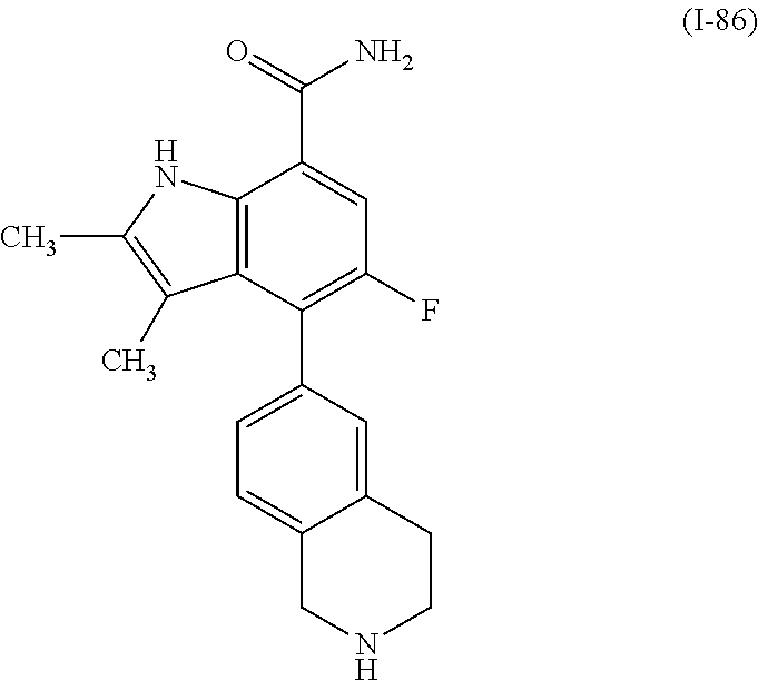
C12=C(C(C3=CC=C4C(=C3)CCNC4)=C(F)C=C1C(=O)N)C(C)=C(C)N2
